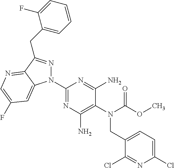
C1(N2N=C(CC3=CC=CC=C3F)C3=NC=C(F)C=C23)=NC(N)=C(N(C(OC)=O)CC2=CC=C(Cl)N=C2Cl)C(N)=N1
